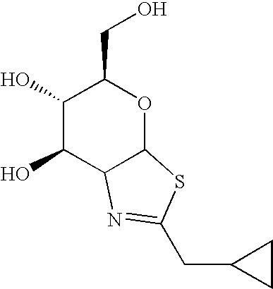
C1(O)C(O)C2C(OC1CO)SC(CC1CC1)=N2
